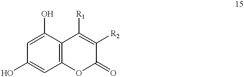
C1(O)=CC2=C(C(O)=C1)C([R1])=C([R2])C(=O)O2
